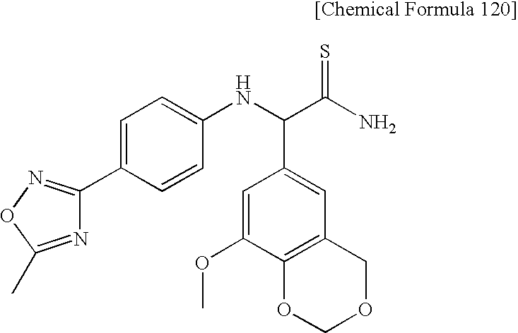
C1=C(OC)C2=C(C=C1C(NC1=CC=C(C3=NOC(C)=N3)C=C1)C(N)=S)COCO2
